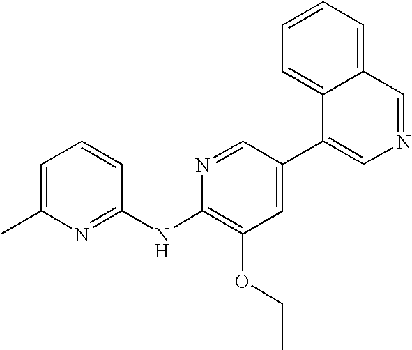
C1=C(C)N=C(NC2=C(OCC)C=C(C3=CN=CC4=CC=CC=C34)C=N2)C=C1
